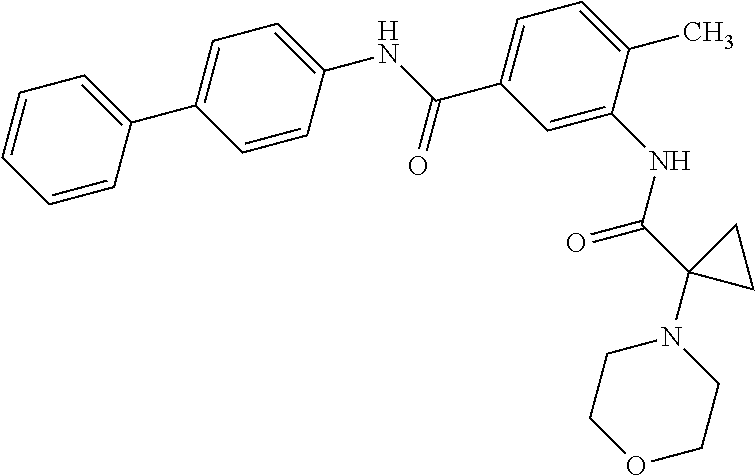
C1=CC(C2=CC=C(NC(C3=CC=C(C)C(NC(=O)C4(N5CCOCC5)CC4)=C3)=O)C=C2)=CC=C1
